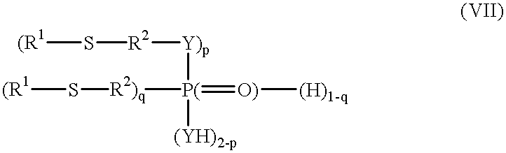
[(R1]S[R2][Y)p][P(]([R2)q]S[(R1])(=[O)][(H)1-q])[(YH)2-p]
